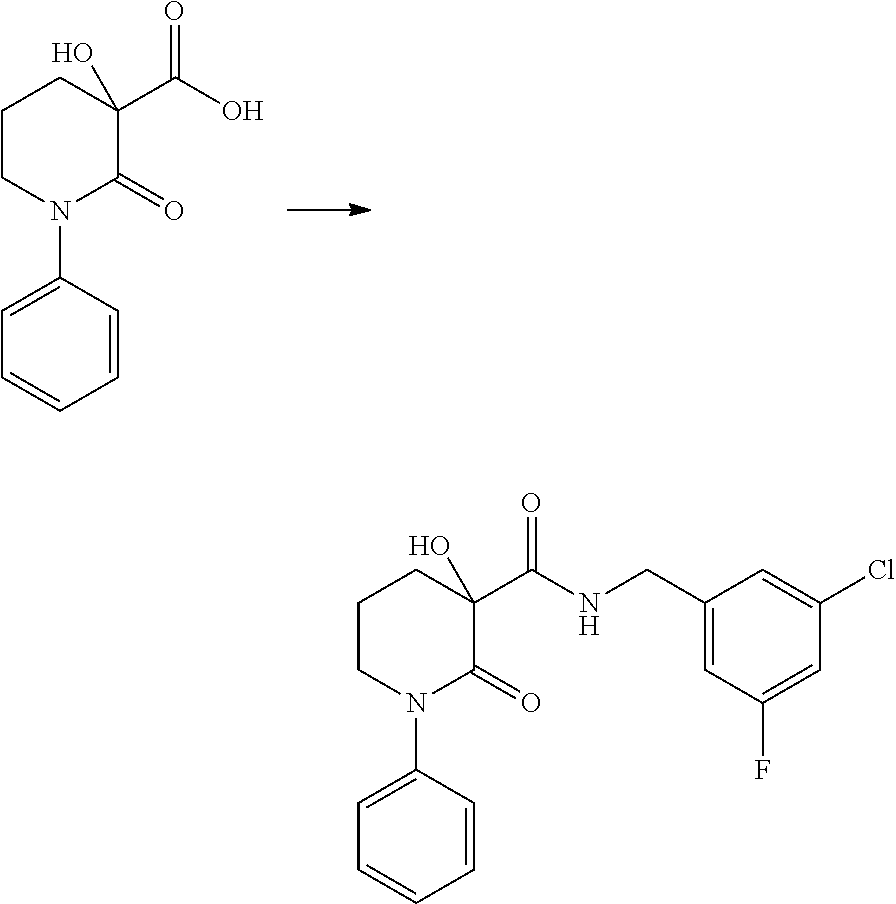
C1=C(N2C(=O)C(C(O)=O)(O)CCC2)C=CC=C1.C1=C(N2C(=O)C(C(NCC3=CC(F)=CC(Cl)=C3)=O)(O)CCC2)C=CC=C1
